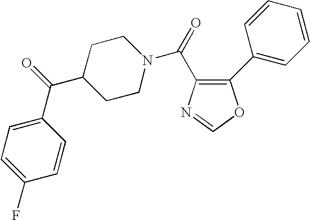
C1(C2=CC=CC=C2)=C(C(N2CCC(C(=O)C3=CC=C(F)C=C3)CC2)=O)N=CO1
